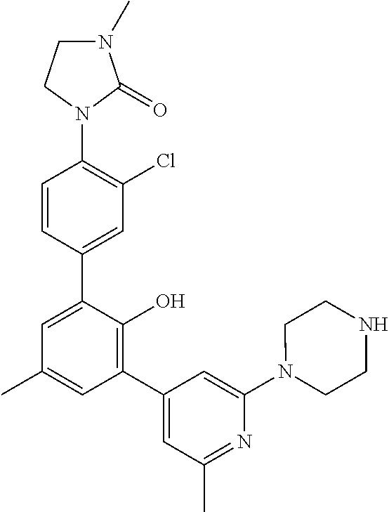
C1(N2C(=O)N(C)CC2)=C(Cl)C=C(C2=CC(C)=CC(C3=CC(C)=NC(N4CCNCC4)=C3)=C2O)C=C1
